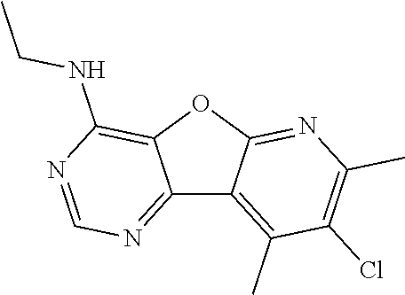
C12=NC=NC(NCC)=C1OC1=NC(C)=C(Cl)C(C)=C21
